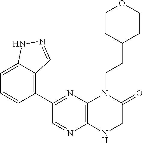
C1=C2C(=C(C3=NC4=C(N=C3)NCC(=O)N4CCC3CCOCC3)C=C1)C=NN2
